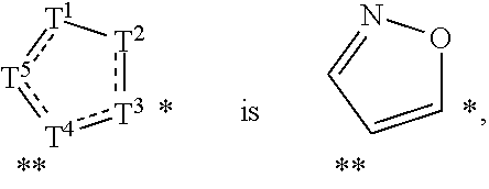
C1=CC=NO1.[T3]1:[T2][T1]:[T5]:[T4]:1
